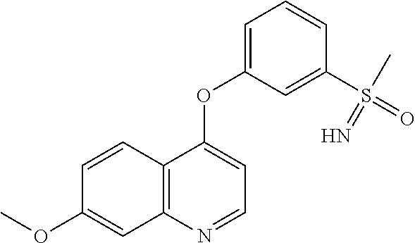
C12=C(N=CC=C1OC1=CC=CC(S(=O)(C)=N)=C1)C=C(OC)C=C2
